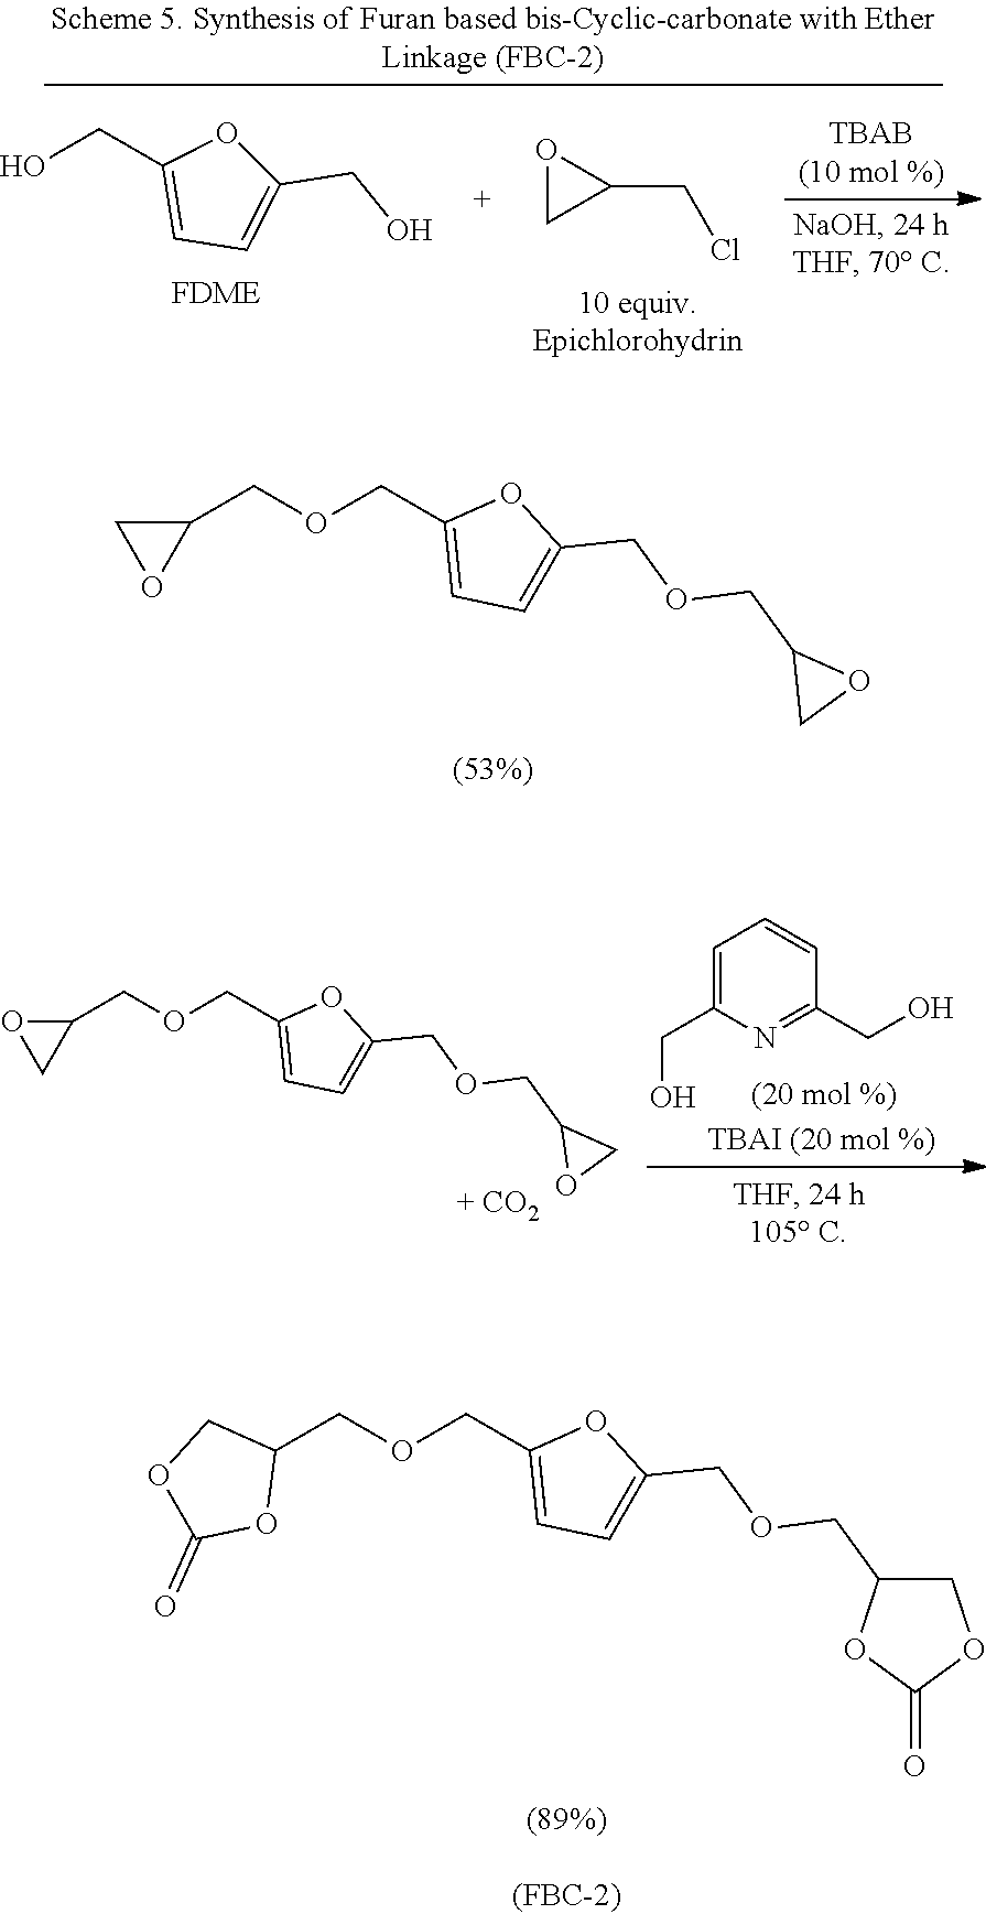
C1(COCC2=CC=C(COCC3CO3)O2)CO1.C1(COCC2=CC=C(COCC3COC(=O)O3)O2)COC(=O)O1.C1(COCC2=CC=C(COCC3OC3)O2)OC1.C1=C(CO)N=C(CO)C=C1.C1(CO)=CC=C(CO)O1.C1(CCl)OC1
